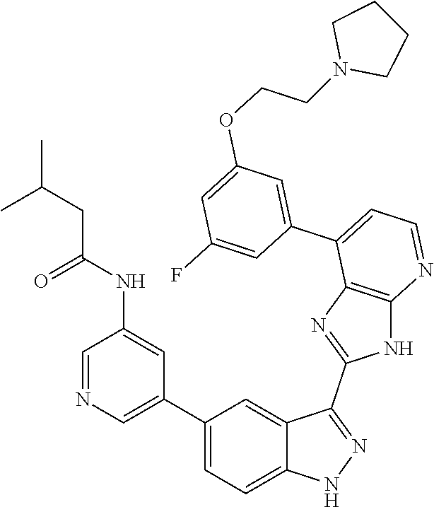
C1=NC=C(C2=CC=C3C(=C2)C(C2=NC4=C(N2)N=CC=C4C2=CC(OCCN4CCCC4)=CC(F)=C2)=NN3)C=C1NC(=O)CC(C)C
